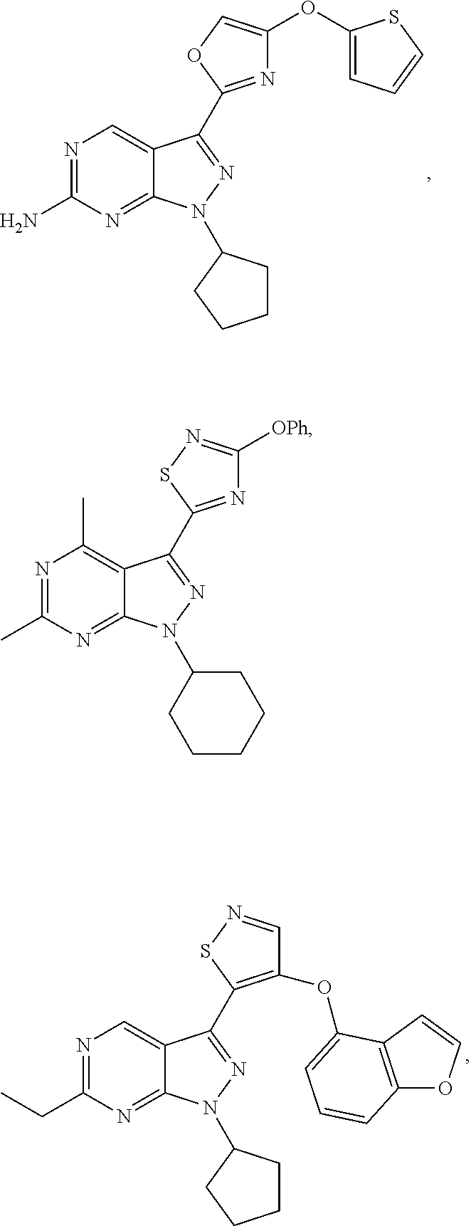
N1=C(N)N=C2C(=C1)C(C1=NC(OC3=CC=CS3)=CO1)=NN2C1CCCC1.N1=C(CC)N=C2C(=C1)C(C1=C(OC3=CC=CC4=C3C=CO4)C=NS1)=NN2C1CCCC1.N1=C(C)N=C2C(=C1C)C(C1=NC([OPh])=NS1)=NN2C1CCCCC1
